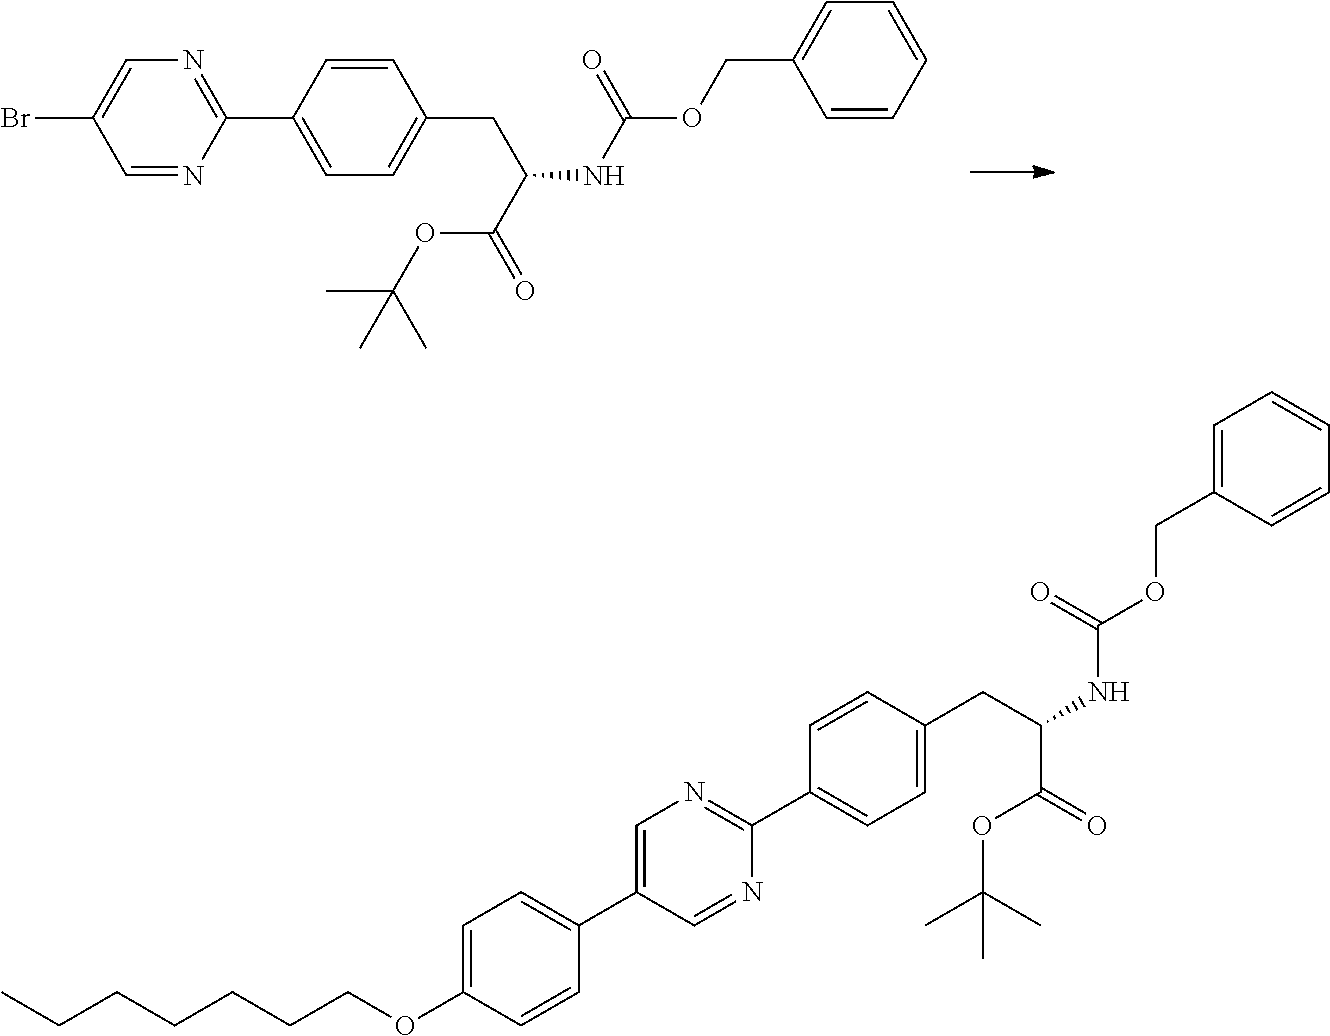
C1=CC(C2=NC=C(Br)C=N2)=CC=C1CC(NC(=O)OCC1=CC=CC=C1)C(OC(C)(C)C)=O.C1=C(OCCCCCCC)C=CC(C2=CN=C(C3=CC=C(CC(NC(OCC4=CC=CC=C4)=O)C(=O)OC(C)(C)C)C=C3)N=C2)=C1
